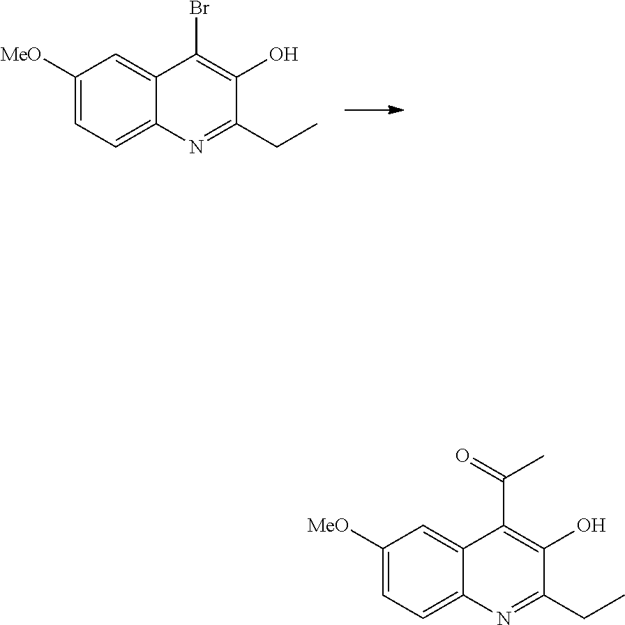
C1([MeO])=CC=C2C(=C1)C(Br)=C(O)C(CC)=N2.C1([MeO])=CC=C2C(=C1)C(C(C)=O)=C(O)C(CC)=N2
